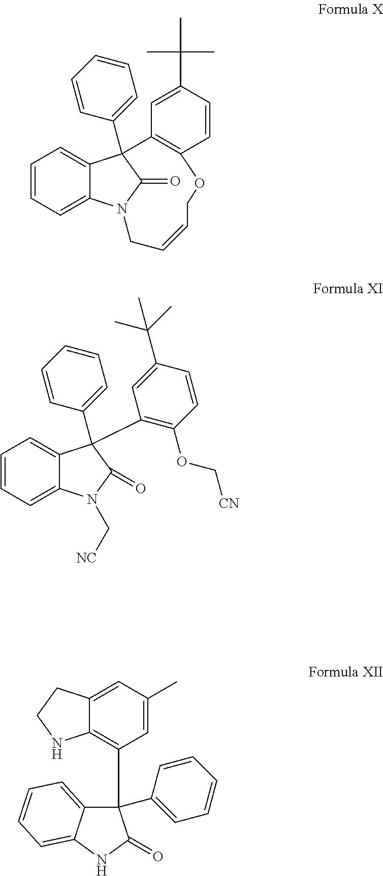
C1=CC=C2C(=C1)C1(C3=CC=CC=C3)C(=O)N2CC=CCOC2=C1C=C(C(C)(C)C)C=C2.C1=CC=C2C(=C1)C(C1=CC=CC=C1)(C1=C(OC[CN])C=CC(C(C)(C)C)=C1)C(=O)N2C[NC].C1(C2=CC=CC=C2)(C2=C3C(=CC(C)=C2)CCN3)C2=CC=CC=C2NC1=O
